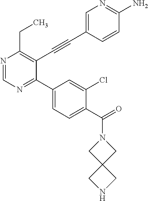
N1=CN=C(C2=CC=C(C(N3CC4(C3)CNC4)=O)C(Cl)=C2)C(C#CC2=CN=C(N)C=C2)=C1CC
